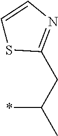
C1=CN=C(CC(*)C)S1
